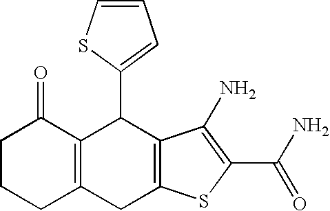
C1CCC2=C(C1=O)C(C1=CC=CS1)C1=C(C2)SC(C(N)=O)=C1N
